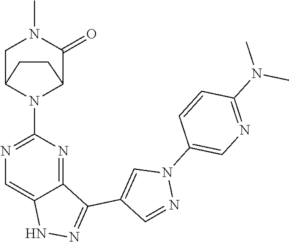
N1C2=CN=C(N3C4C(=O)N(C)CC3CC4)N=C2C(C2=CN(C3=CN=C(N(C)C)C=C3)N=C2)=N1
